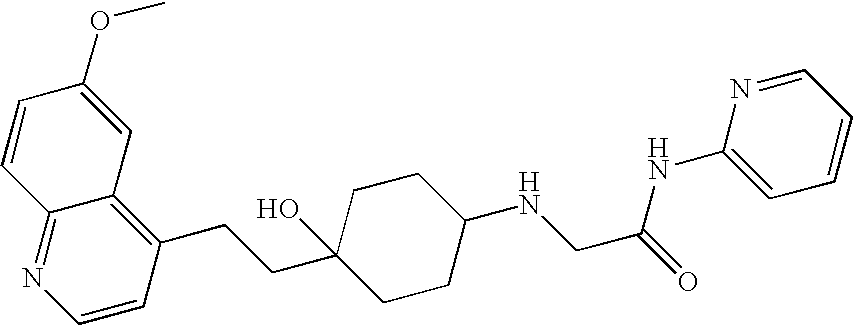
C1(OC)=CC2=C(CCC3(O)CCC(NCC(NC4=CC=CC=N4)=O)CC3)C=CN=C2C=C1
